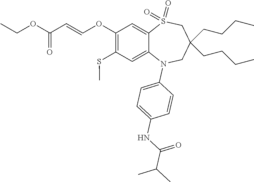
O(C(=O)C=COC1=C(SC)C=C2C(=C1)S(=O)(=O)CC(CCCC)(CCCC)CN2C1=CC=C(NC(C(C)C)=O)C=C1)CC
